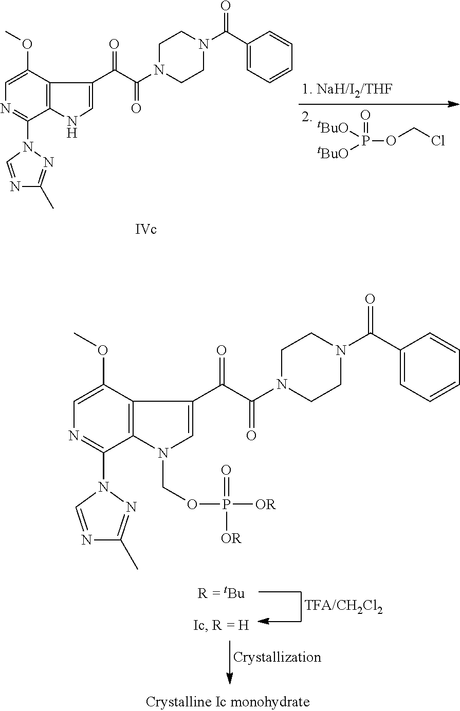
[tBuO]P([tBuO])(OCCl)=O.C1=C(OC)C2=C(C(N3C=NC(C)=N3)=N1)NC=C2C(C(N1CCN(C(C2=CC=CC=C2)=O)CC1)=O)=O.C1=C(OC)C2=C(C(N3C=NC(C)=N3)=N1)N(COP([OR])([OR])=O)C=C2C(C(N1CCN(C(C2=CC=CC=C2)=O)CC1)=O)=O
